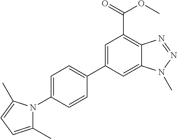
C12=CC(C3=CC=C(N4C(C)=CC=C4C)C=C3)=CC(C(=O)OC)=C1N=NN2C
